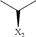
CC([X2])C
